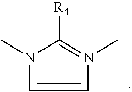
C1=CN(C)C([R4])=N1C
